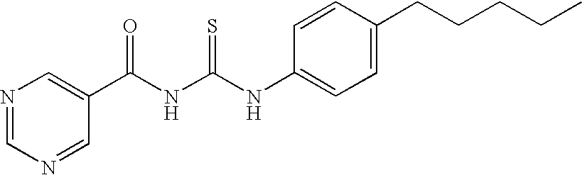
N1=CN=CC(C(NC(NC2=CC=C(CCCCC)C=C2)=S)=O)=C1
